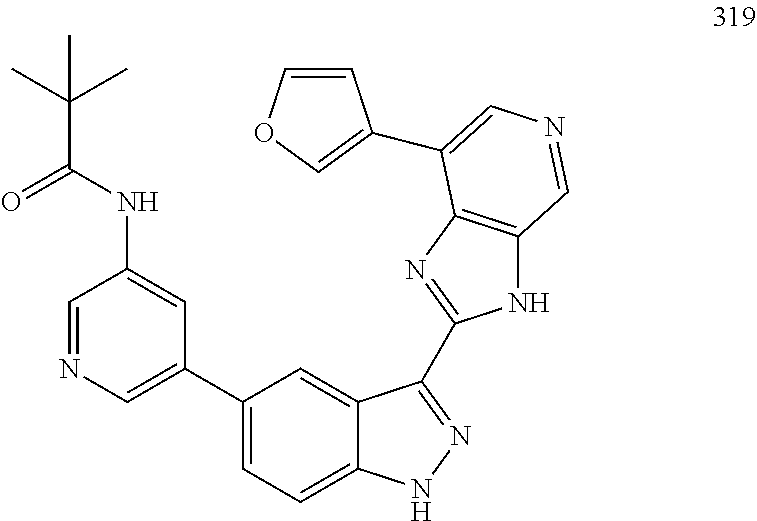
C1=NC=C(C2=CC=C3C(=C2)C(C2=NC4=C(N2)C=NC=C4C2=COC=C2)=NN3)C=C1NC(=O)C(C)(C)C
